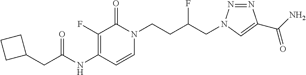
C1(NC(=O)CC2CCC2)=C(F)C(=O)N(CCC(CN2N=NC(C(N)=O)=C2)F)C=C1
